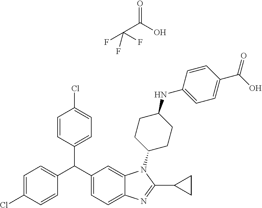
C1=C(Cl)C=CC(C(C2=CC=C3C(=C2)N(C2CCC(NC4=CC=C(C(O)=O)C=C4)CC2)C(C2CC2)=N3)C2=CC=C(Cl)C=C2)=C1.O=C(O)C(F)(F)F
